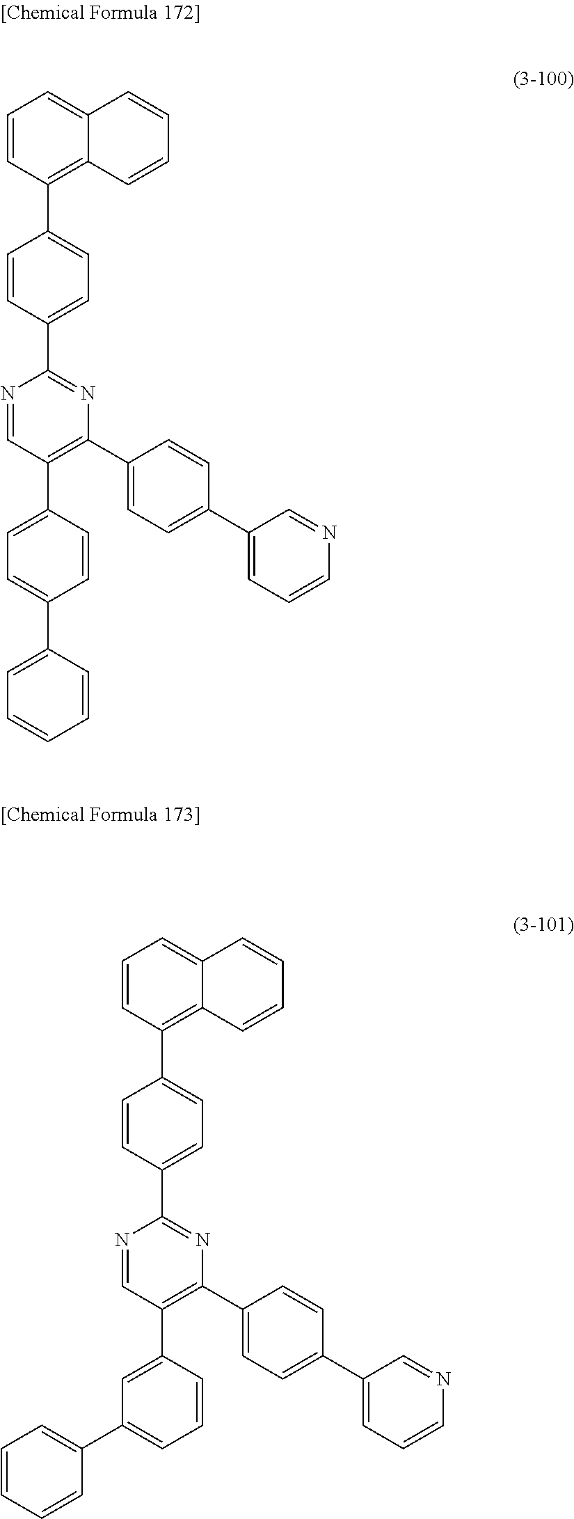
N1=CC(C2=CC=C(C3=CC=CC=C3)C=C2)=C(C2=CC=C(C3=CC=CN=C3)C=C2)N=C1C1=CC=C(C2=C3C(=CC=C2)C=CC=C3)C=C1.N1=CC(C2=CC(C3=CC=CC=C3)=CC=C2)=C(C2=CC=C(C3=CC=CN=C3)C=C2)N=C1C1=CC=C(C2=C3C(=CC=C2)C=CC=C3)C=C1
